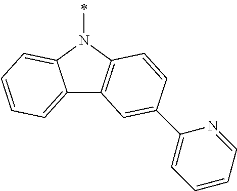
C12=CC=CC=C1N(C)C1=C2C=C(C2=CC=CC=N2)C=C1
